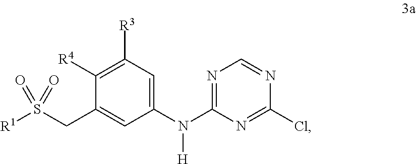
C1(CS([R1])(=O)=O)=CC(N(C2=NC=NC(Cl)=N2)[H])=CC([R3])=C1[R4]
